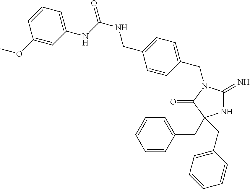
N1C(=N)N(CC2=CC=C(CNC(NC3=CC=CC(OC)=C3)=O)C=C2)C(=O)C1(CC1=CC=CC=C1)CC1=CC=CC=C1
